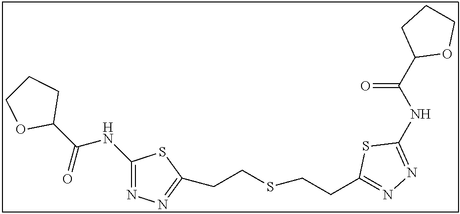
C1(NC(=O)C2CCCO2)=NN=C(CCSCCC2=NN=C(NC(C3OCCC3)=O)S2)S1
